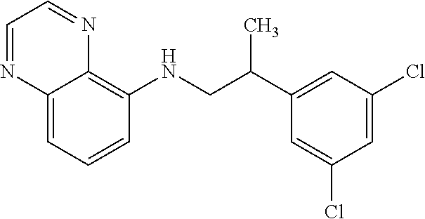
C1=CC=C2C(=C1NCC(C1=CC(Cl)=CC(Cl)=C1)C)N=CC=N2
